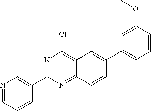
N1=C(C2=CN=CC=C2)N=C2C(=C1Cl)C=C(C1=CC=CC(OC)=C1)C=C2
